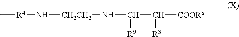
C[R4]N[CH2CH2]NC(C([COOR8])[R3])[R9]
